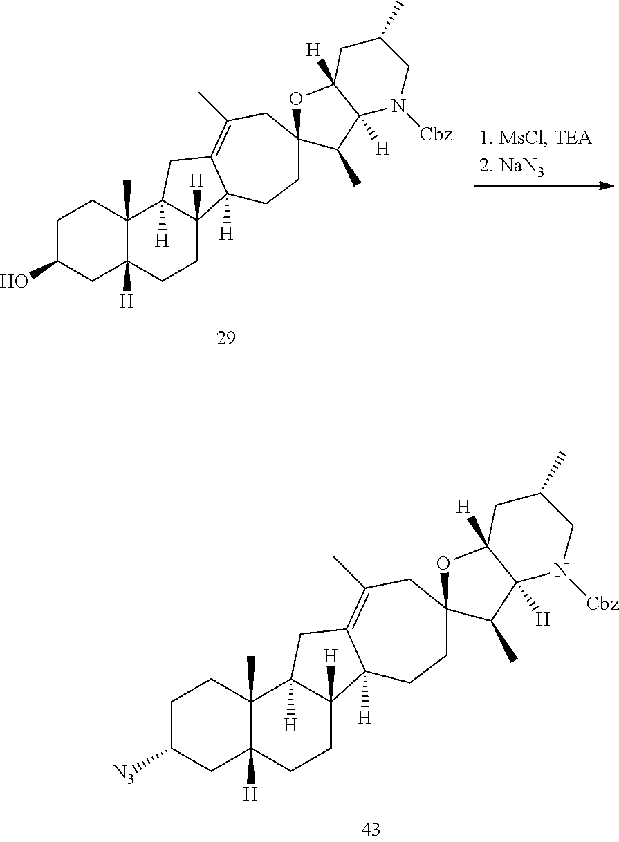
C1C([N3])CC2([H])C(C)(C1)C1([H])C([H])(CC2)C2([H])C(=C(C)CC3(CC2)C(C)C2([H])C([H])(O3)CC(C)CN2[Cbz])C1.C1C(O)CC2([H])C(C)(C1)C1([H])C([H])(CC2)C2([H])C(=C(C)CC3(CC2)C(C)C2([H])C([H])(O3)CC(C)CN2[Cbz])C1
